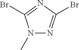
N1(C)N=C(Br)N=C1Br
